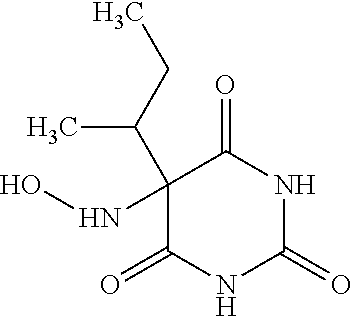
C1(C(CC)C)(NO)C(=O)NC(=O)NC1=O
